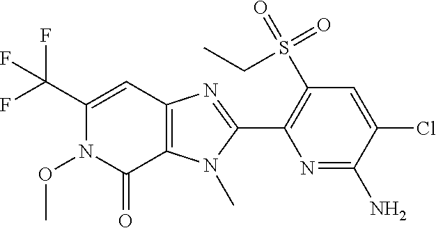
C12=C(N(C)C(C3=C(S(=O)(=O)CC)C=C(Cl)C(N)=N3)=N1)C(=O)N(OC)C(C(F)(F)F)=C2
